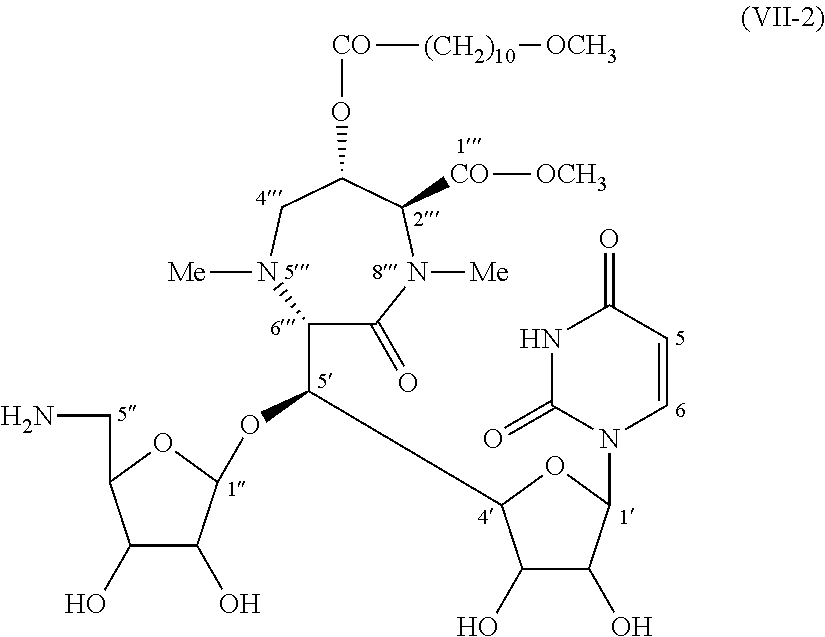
C1(C(OC2C(O)C(O)C(CN)O2)C2C(O)C(O)C(N3C=CC(=O)NC3=O)O2)C(=O)N([Me])C([CO][OCH3])C(O[CO][(CH2)10][OCH3])CN1[Me]
